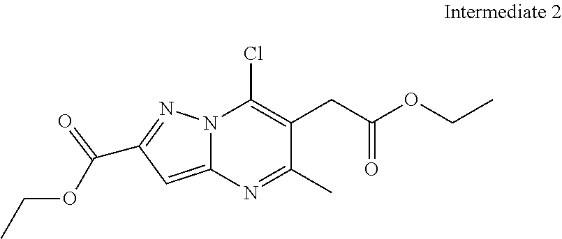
N12C(=CC(C(OCC)=O)=N1)N=C(C)C(CC(OCC)=O)=C2Cl
